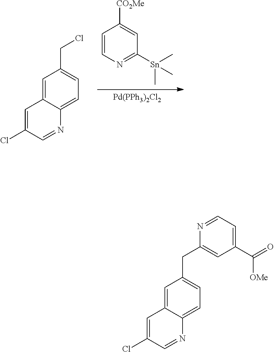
[Pd(PPh3)2Cl2].C1=CN=C([Sn](C)(C)C)C=C1[CO2Me].C1=C2C(=CC=C1CCl)N=CC(Cl)=C2.C1=C2C(=CC=C1CC1=CC(C(=O)[OMe])=CC=N1)N=CC(Cl)=C2
